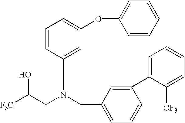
[F3C]C(CN(CC1=CC=CC(C2=CC=CC=C2[CF3])=C1)C1=CC(OC2=CC=CC=C2)=CC=C1)O
